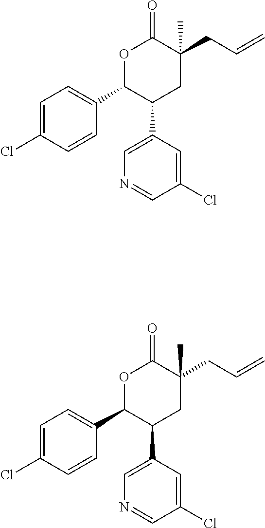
C1=C(Cl)C=CC(C2OC(=O)C(C)(CC=C)CC2C2=CN=CC(Cl)=C2)=C1.C1=C(Cl)C=CC(C2OC(=O)C(C)(CC=C)CC2C2=CN=CC(Cl)=C2)=C1
